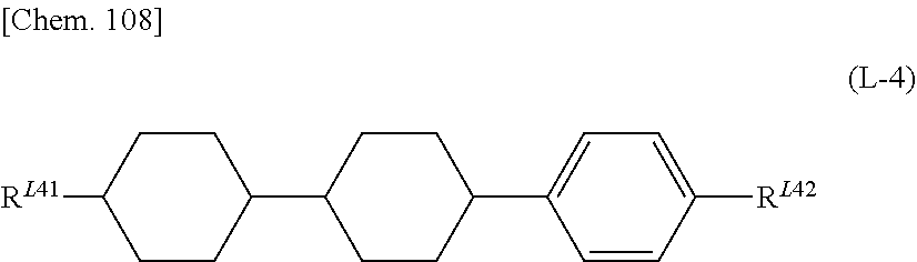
C1CC([RL41])CCC1C1CCC(C2=CC=C([RL42])C=C2)CC1
